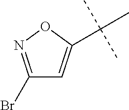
C1(Br)=NOC(C(C)(C)C)=C1
